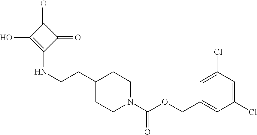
C1=C(Cl)C=C(Cl)C=C1COC(N1CCC(CCNC2=C(O)C(=O)C2=O)CC1)=O
